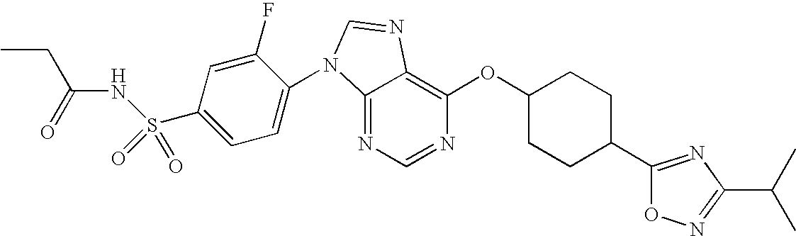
C12=NC=NC(OC3CCC(C4=NC(C(C)C)=NO4)CC3)=C1N=CN2C1=CC=C(S(NC(CC)=O)(=O)=O)C=C1F
